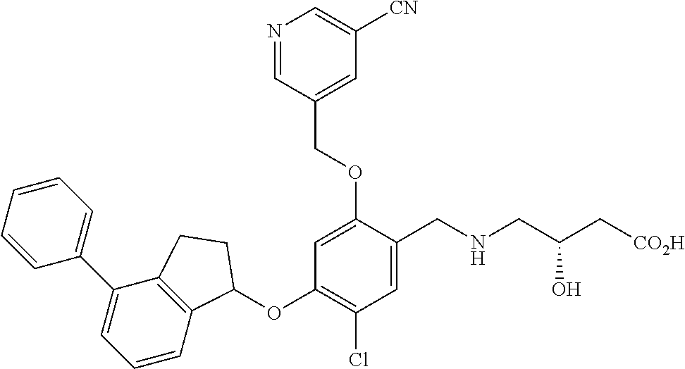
C1=CC=CC=C1C1=CC=CC2=C1CCC2OC1=C(Cl)C=C(CNCC(O)C[CO2H])C(OCC2=CC([CN])=CN=C2)=C1
